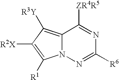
N1=C([R6])N=C([ZR4R5])C2=C([R3Y])C([R2X])=C([R1])N12
